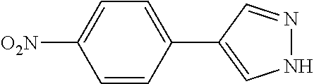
C1=CC(C2=CNN=C2)=CC=C1[O2N]
